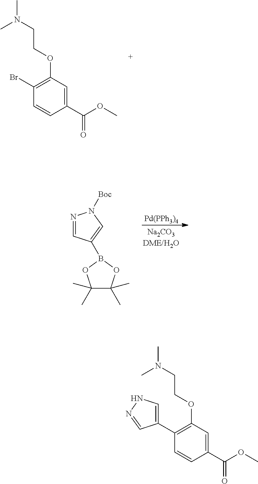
CN(CCOC1=C(Br)C=CC(C(OC)=O)=C1)C.N1=CC(B2OC(C)(C)C(C)(C)O2)=CN1[Boc].[Pd(PPh3)4].CN(CCOC1=C(C2=CNN=C2)C=CC(C(OC)=O)=C1)C
